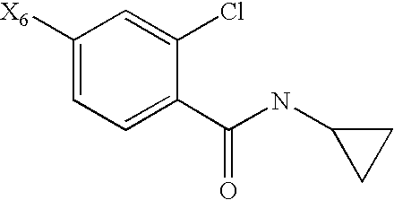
C1([X6])=CC=C(C(NC2CC2)=O)C(Cl)=C1
